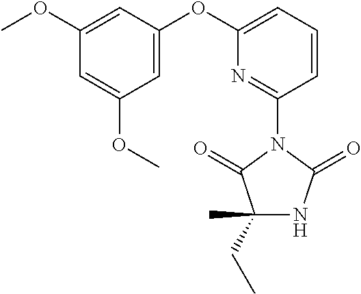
C1(CC)(C)NC(=O)N(C2=NC(OC3=CC(OC)=CC(OC)=C3)=CC=C2)C1=O
